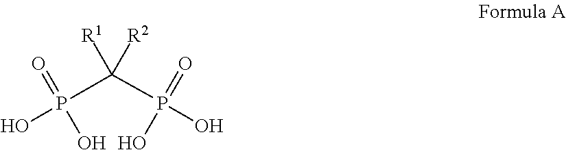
OP(=O)(O)C(P(O)(=O)O)([R1])[R2]
